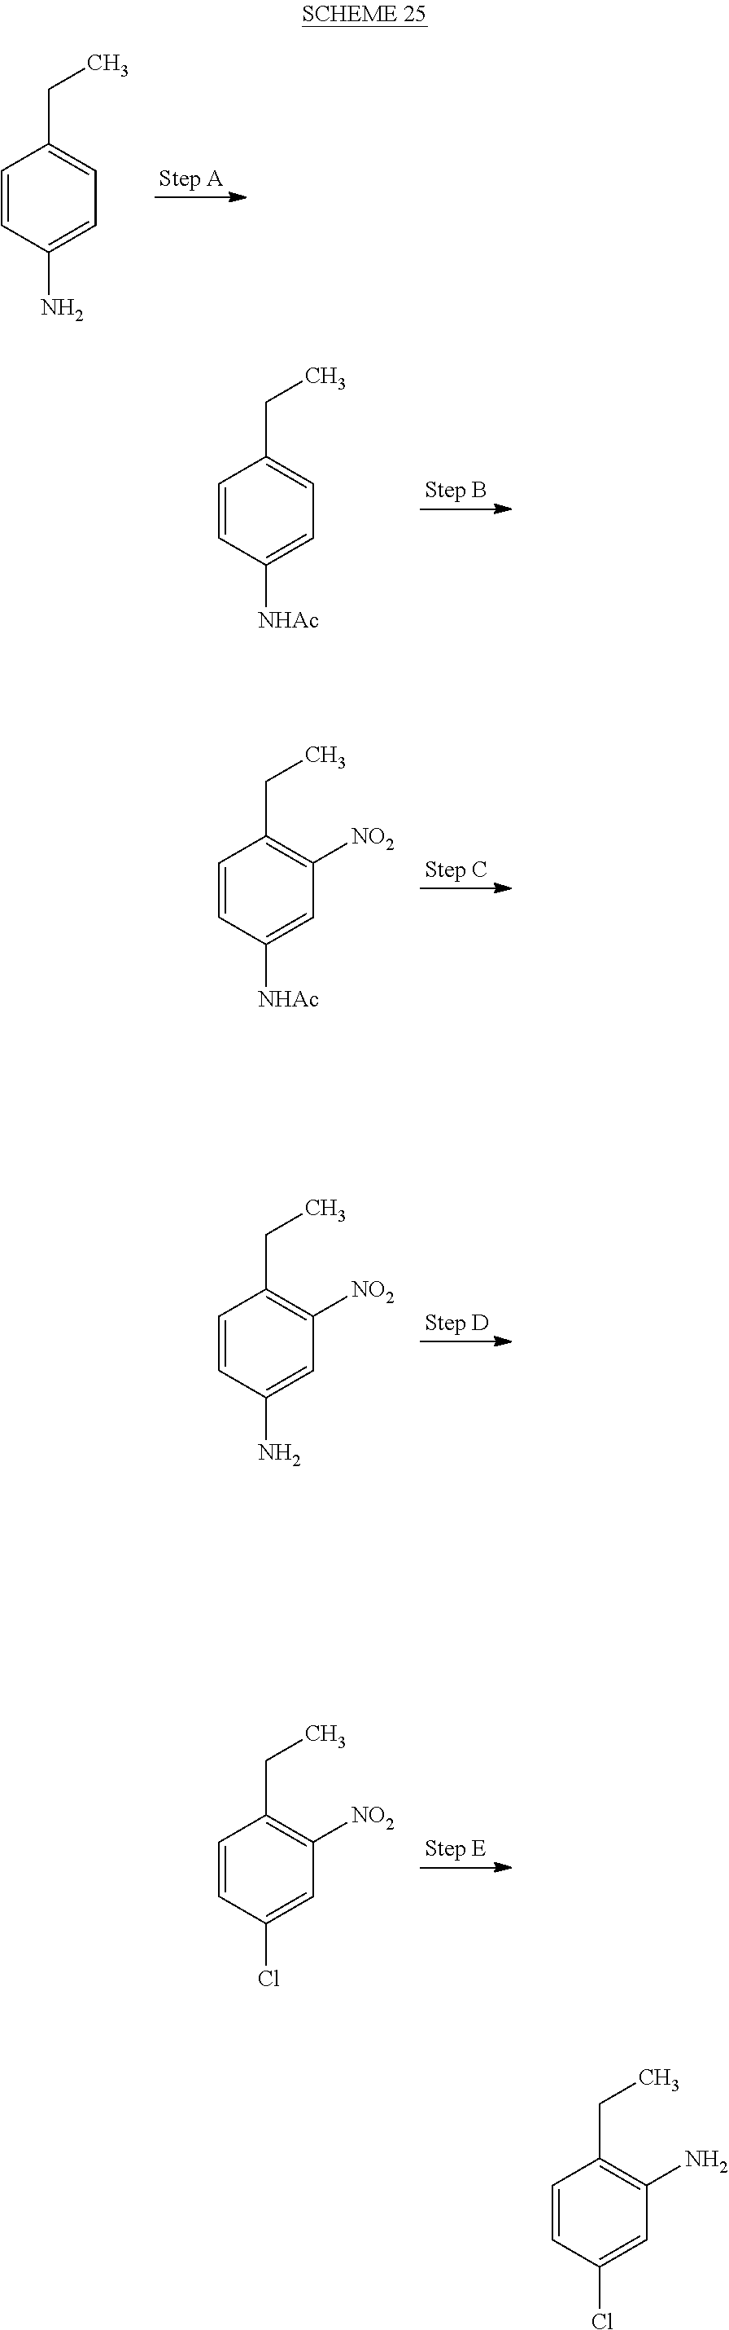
C1=CC([NHAc])=CC=C1CC.C1=CC([NHAc])=CC([NO2])=C1CC.C1=CC(N)=CC([NO2])=C1CC.C1=CC(Cl)=CC([NO2])=C1CC.C1=CC(N)=CC=C1CC.C1=CC(Cl)=CC(N)=C1CC
